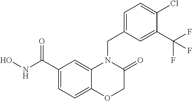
C1(C(NO)=O)=CC=C2C(=C1)N(CC1=CC=C(Cl)C(C(F)(F)F)=C1)C(=O)CO2
